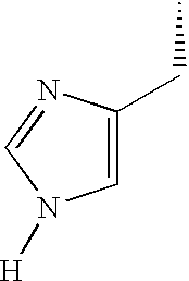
C1=C(CC)N=CN1[H]
